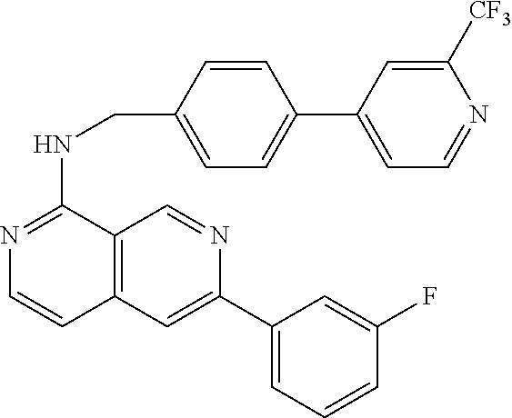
C1=C(C2=CC3=C(C=N2)C(NCC2=CC=C(C4=CC=NC([CF3])=C4)C=C2)=NC=C3)C=C(F)C=C1
